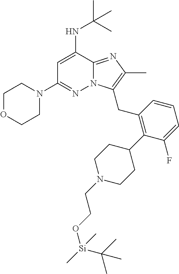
C1OCCN(C2=NN3C(=NC(C)=C3CC3=C(C4CCN(CCO[Si](C(C)(C)C)(C)C)CC4)C(F)=CC=C3)C(NC(C)(C)C)=C2)C1
